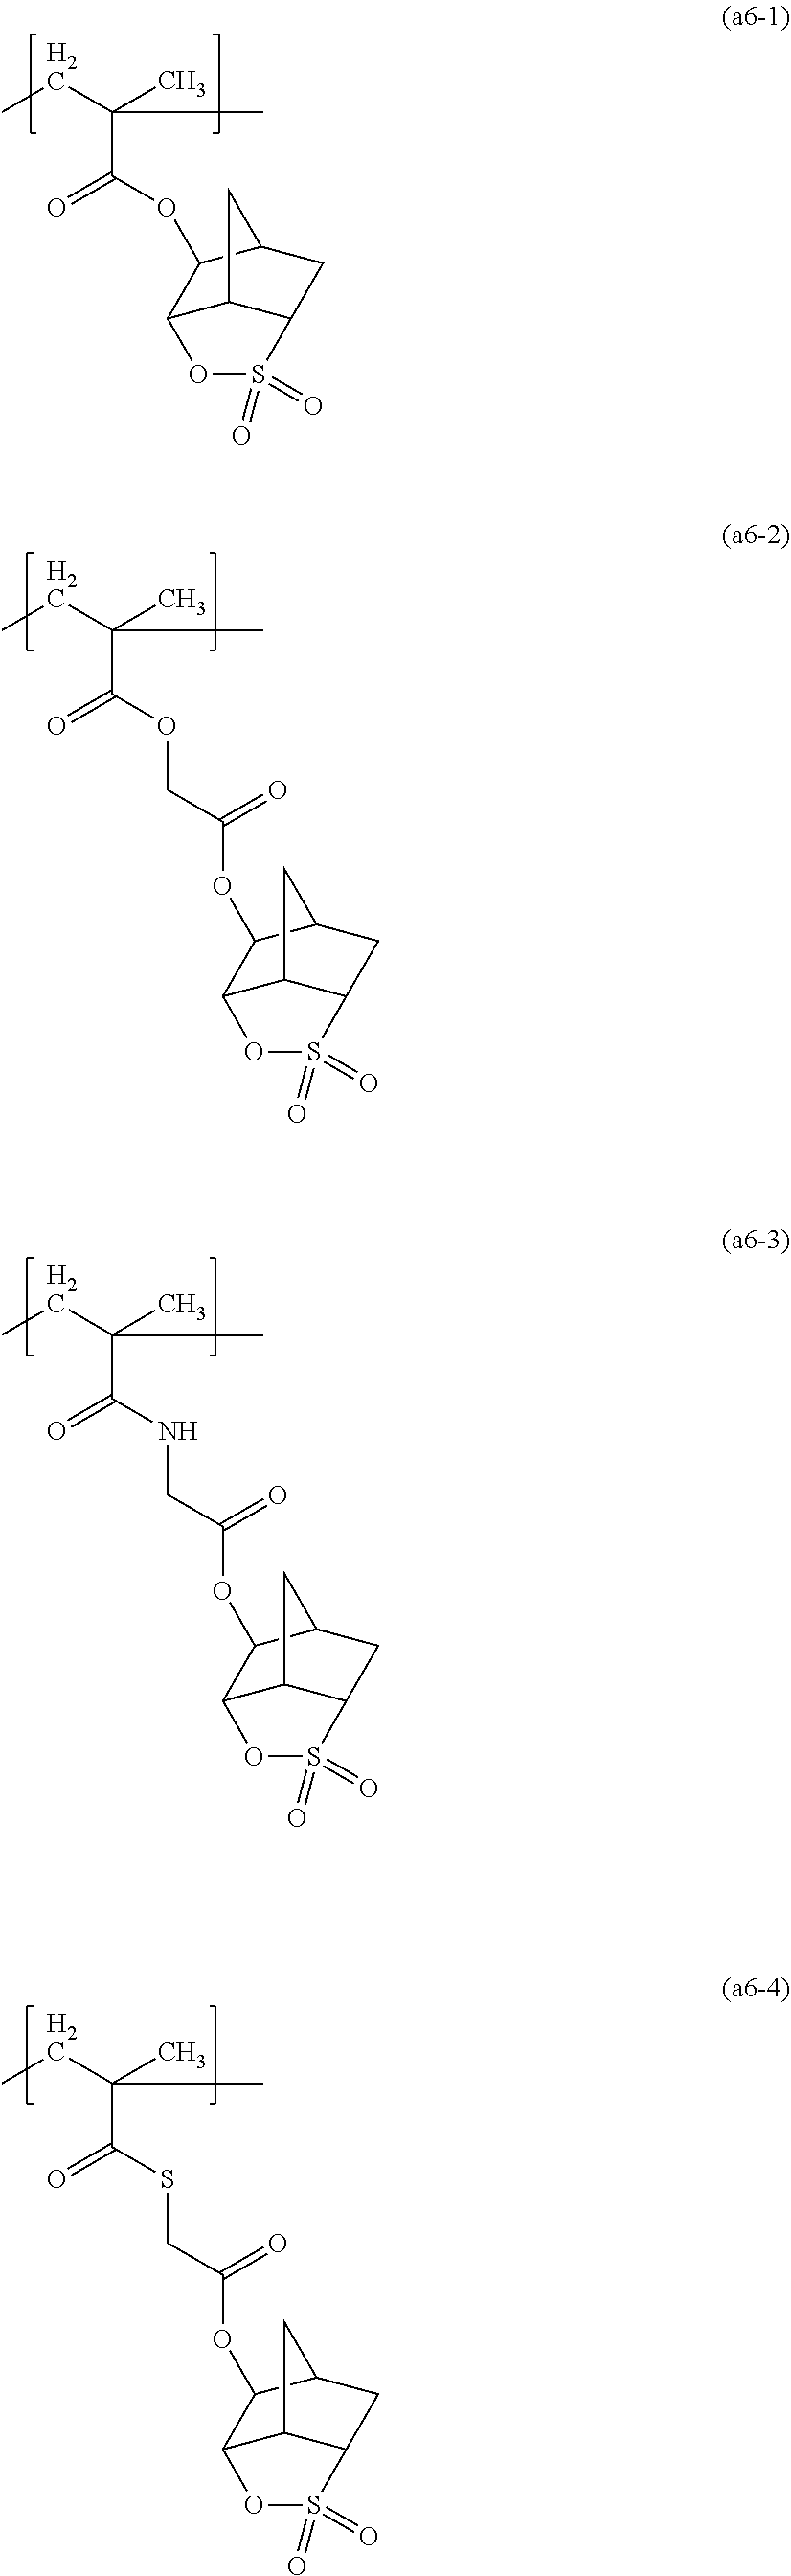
C12C3C(CC(C1OC(C(CC)(C)C)=O)C3)S(=O)(=O)O2.CCC(C)(C)C(OCC(OC1C2C3C(CC1C3)S(=O)(=O)O2)=O)=O.CCC(C)(C)C(NCC(OC1C2C3C(CC1C3)S(=O)(=O)O2)=O)=O.CCC(C)(C)C(SCC(OC1C2C3C(CC1C3)S(=O)(=O)O2)=O)=O
